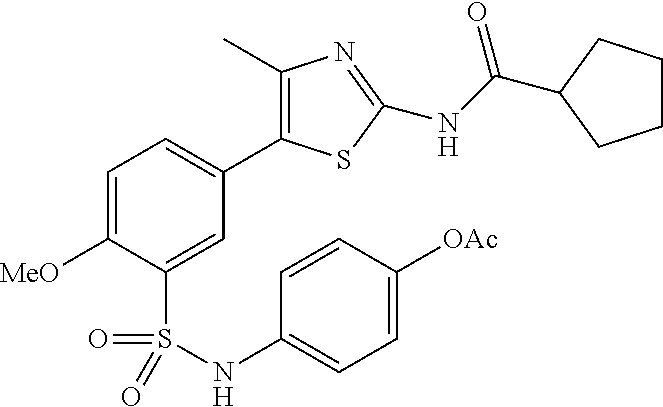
C1=C([MeO])C(S(=O)(=O)NC2=CC=C([OAc])C=C2)=CC(C2=C(C)N=C(NC(C3CCCC3)=O)S2)=C1
